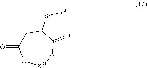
C1C(=O)O[X31]OC(=O)C1S[Y31]
